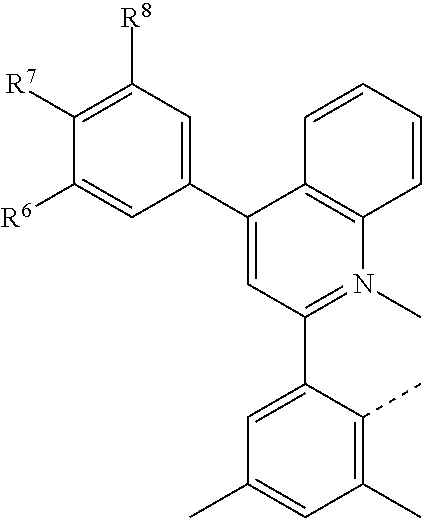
C1(C2=CC([R8])=C([R7])C([R6])=C2)=CC(C2=CC(C)=CC(C)=C2C)=N(C)C2=C1C=CC=C2
